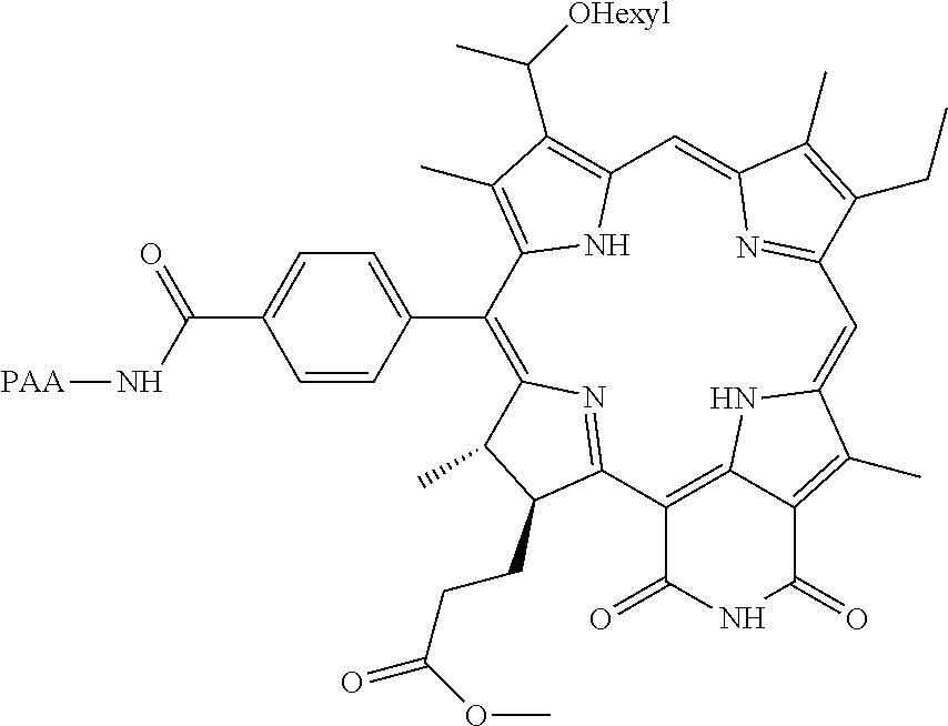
C1(C2=CC=C(C(N[PAA])=O)C=C2)=C2N=C(C3=C4NC(=CC5=NC(=CC6=C(C([OHexyl])C)C(C)=C1N6)C(C)=C5CC)C(C)=C4C(=O)NC3=O)C(CCC(=O)OC)C2C
